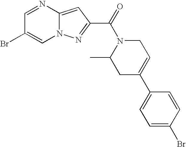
C1=NC2=CC(C(=O)N3C(C)CC(C4=CC=C(Br)C=C4)=CC3)=NN2C=C1Br
